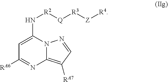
C12=C([RA7])C=NN1C(N[R2][Q][R3][Z][R4])=CC([RA6])=N2
